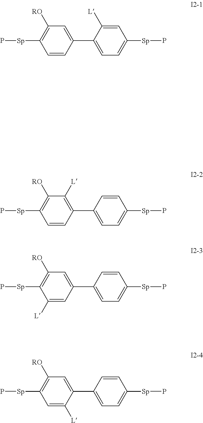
C1(C2=CC=C([Sp]P)C=C2[L])=CC([RO])=C([Sp]P)C=C1.C1(C2=CC=C([Sp]P)C=C2)=C([L])C([RO])=C([Sp]P)C=C1.C1(C2=CC=C([Sp]P)C=C2)=CC([RO])=C([Sp]P)C=C1[L].C1(C2=CC=C([Sp]P)C=C2)=CC([RO])=C([Sp]P)C([L])=C1
